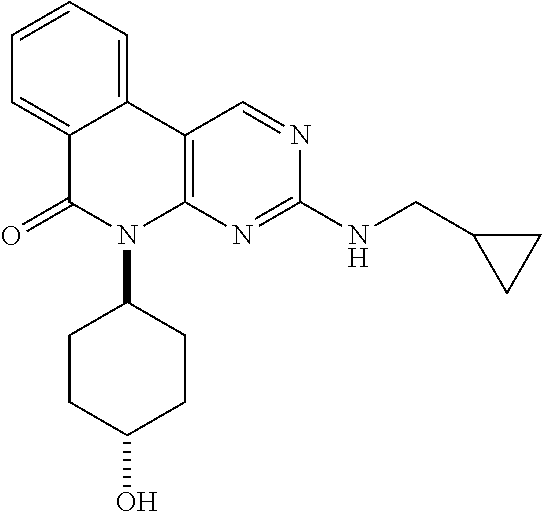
C12=CC=CC=C1C(=O)N(C1CCC(O)CC1)C1=C2C=NC(NCC2CC2)=N1
